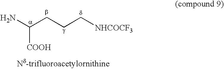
NC(CCC[NHCOCF3])[COOH].[Nd-trifluoroacetylornithine]
